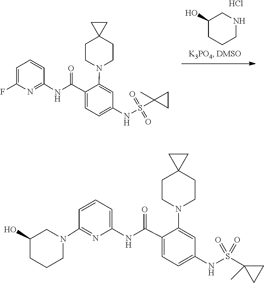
C1=C(C(NC2=NC(F)=CC=C2)=O)C(N2CCC3(CC2)CC3)=CC(NS(C2(C)CC2)(=O)=O)=C1.C1(O)CCCNC1.Cl.C1=CC=C(NC(C2=CC=C(NS(C3(C)CC3)(=O)=O)C=C2N2CCC3(CC2)CC3)=O)N=C1N1CCCC(O)C1
